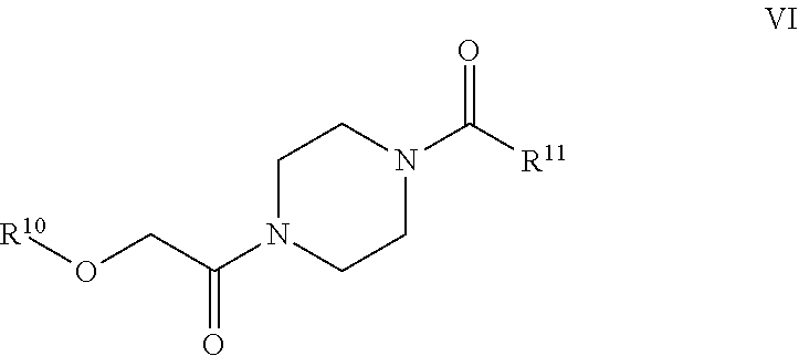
C1N(C(=O)CO[R10])CCN(C([R11])=O)C1
